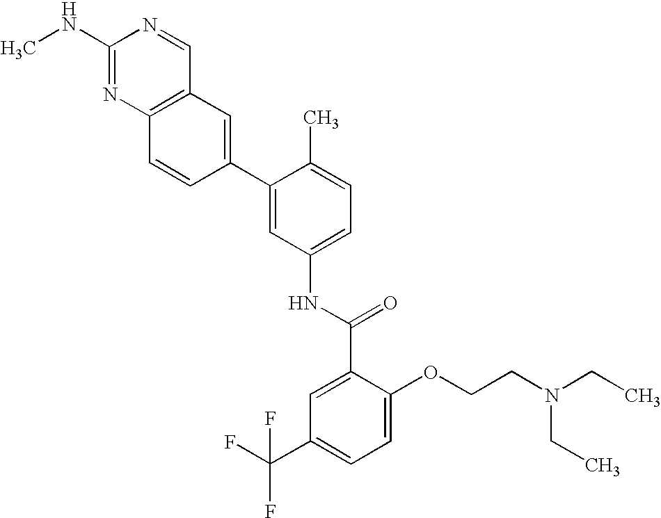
C1(NC)=NC2=C(C=N1)C=C(C1=CC(NC(C3=CC(C(F)(F)F)=CC=C3OCCN(CC)CC)=O)=CC=C1C)C=C2
